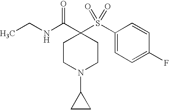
C1(S(C2(C(NCC)=O)CCN(C3CC3)CC2)(=O)=O)=CC=C(F)C=C1
